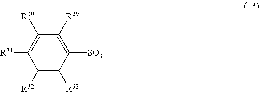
[R31]C1=C([R30])C([R29])=C([SO3-])C([R33])=C1[R32]
